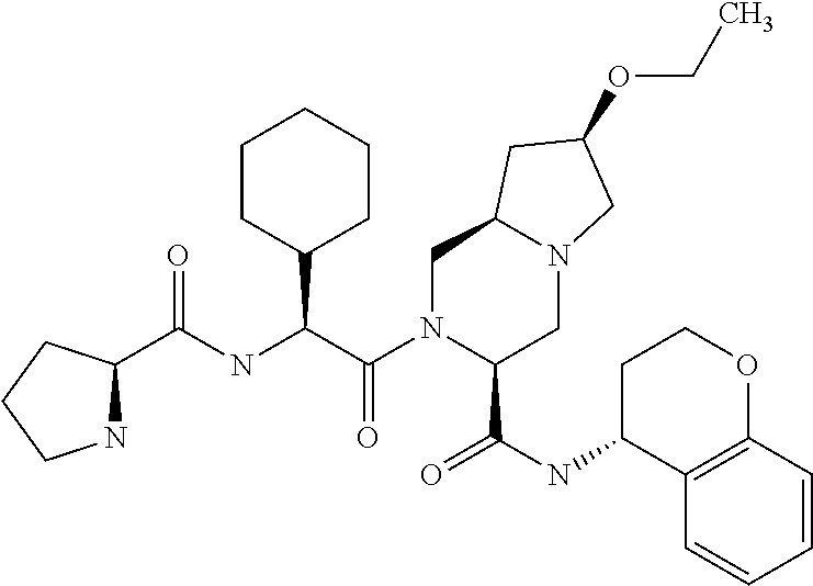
C1(C(=O)NC(C(N2C(C(NC3C4=C(OCC3)C=CC=C4)=O)CN3C(C2)CC(OCC)C3)=O)C2CCCCC2)NCCC1
